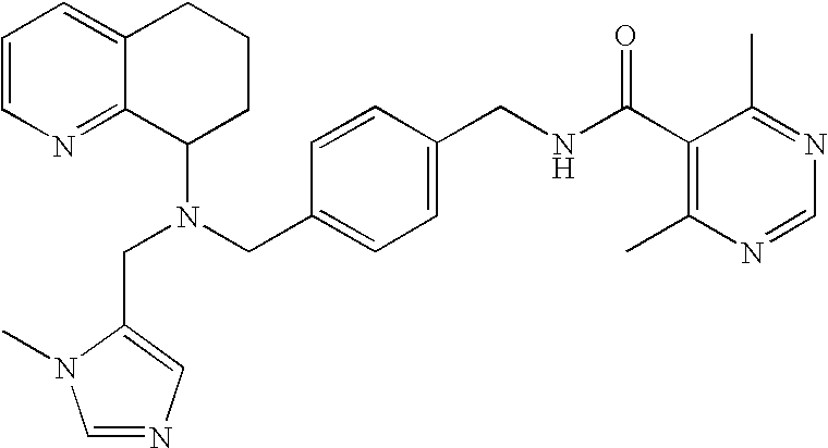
N(CC1=CC=C(CNC(C2=C(C)N=CN=C2C)=O)C=C1)(C1CCCC2=CC=CN=C12)CC1=CN=CN1C
